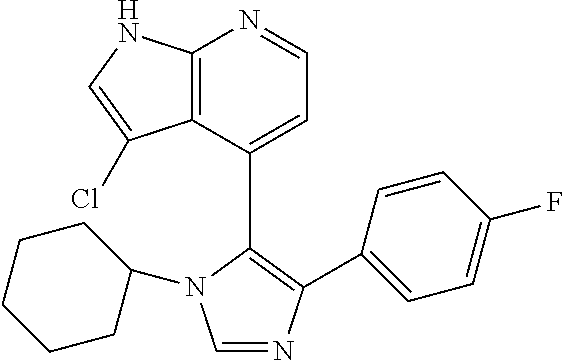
C1=NC(C2=CC=C(F)C=C2)=C(C2=CC=NC3=C2C(Cl)=CN3)N1C1CCCCC1
